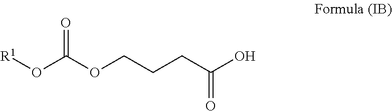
O(C(OCCCC(O)=O)=O)[R1]
